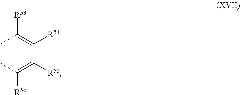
CC(=C(C(=C(C)[R56])[R55])[R54])[R53]
